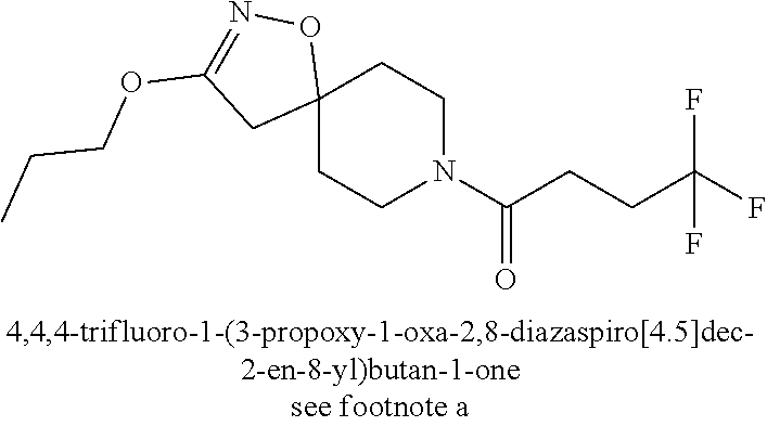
C12(CCN(C(CCC(F)(F)F)=O)CC1)ON=C(OCCC)C2
